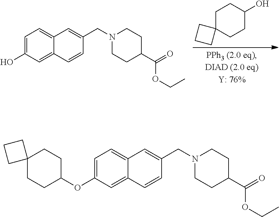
C1=C(O)C=C2C(=C1)C=C(CN1CCC(C(=O)OCC)CC1)C=C2.C1C2(CCC(O)C1)CCC2.C1=C(OC2CCC3(CC2)CCC3)C=C2C(=C1)C=C(CN1CCC(C(=O)OCC)CC1)C=C2
